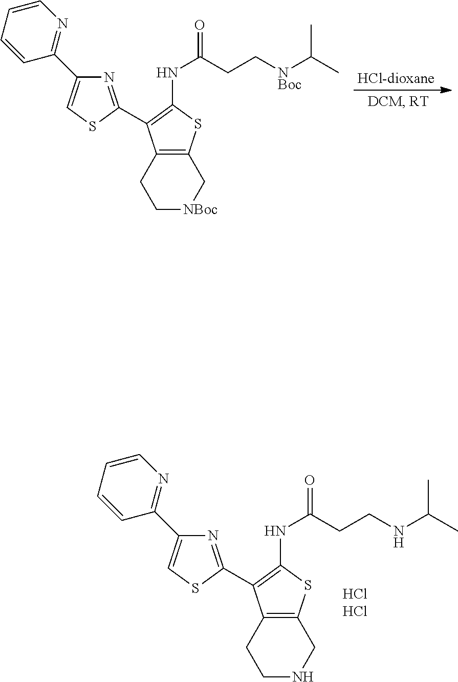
C1C[NBoc]CC2=C1C(C1=NC(C3=NC=CC=C3)=CS1)=C(NC(CC[NBoc]C(C)C)=O)S2.C1CNCC2=C1C(C1=NC(C3=NC=CC=C3)=CS1)=C(NC(CCNC(C)C)=O)S2
